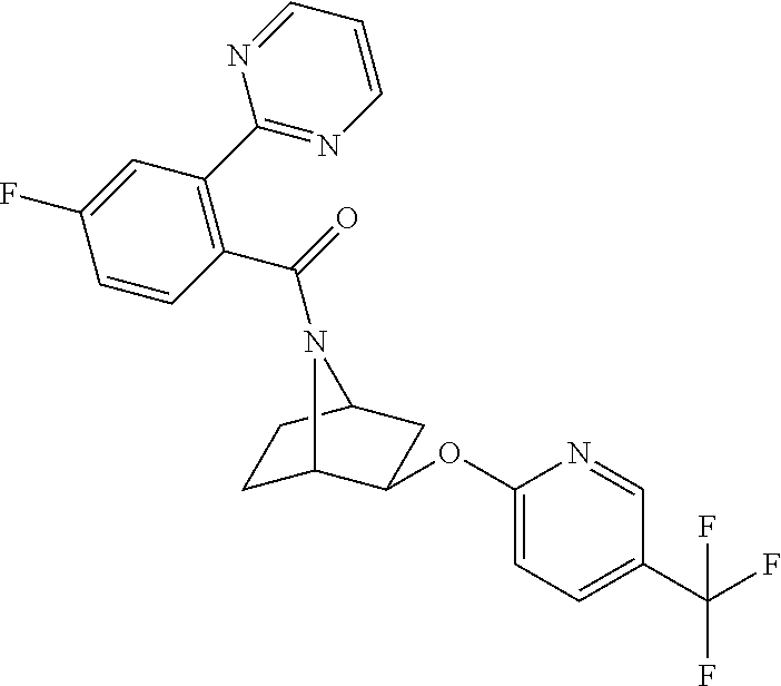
C1(C2=C(C(=O)N3C4CCC3CC4OC3=CC=C(C(F)(F)F)C=N3)C=CC(F)=C2)=NC=CC=N1
